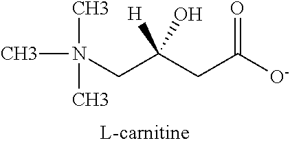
N(CC(CC([O-])=O)(O)[H])(C)(C)C
